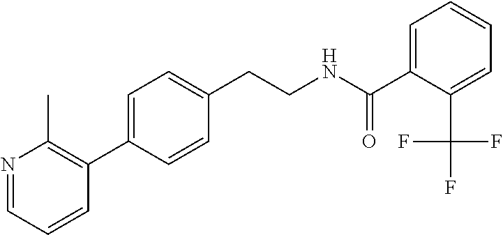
C(CNC(=O)C1=CC=CC=C1C(F)(F)F)C1=CC=C(C2=C(C)N=CC=C2)C=C1
